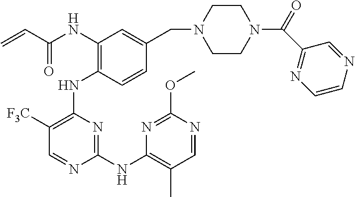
N(C1=C(NC2=C([F3C])C=NC(NC3=C(C)C=NC(OC)=N3)=N2)C=CC(CN2CCN(C(C3=NC=CN=C3)=O)CC2)=C1)C(C=C)=O
